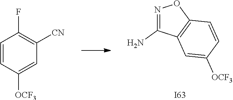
[I63].N1=C(N)C2=C(O1)C=CC([OCF3])=C2.C1=CC([OCF3])=CC([CN])=C1F
